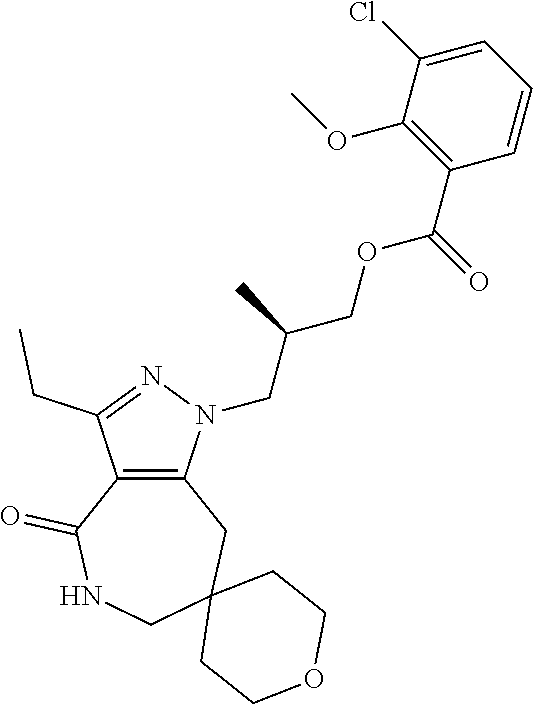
C12=C(N(CC(COC(C3=C(OC)C(Cl)=CC=C3)=O)C)N=C1CC)CC1(CNC2=O)CCOCC1
